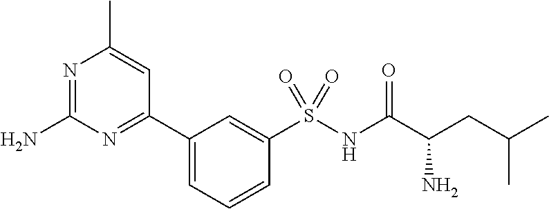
N1=C(N)N=C(C2=CC=CC(S(NC(C(CC(C)C)N)=O)(=O)=O)=C2)C=C1C
